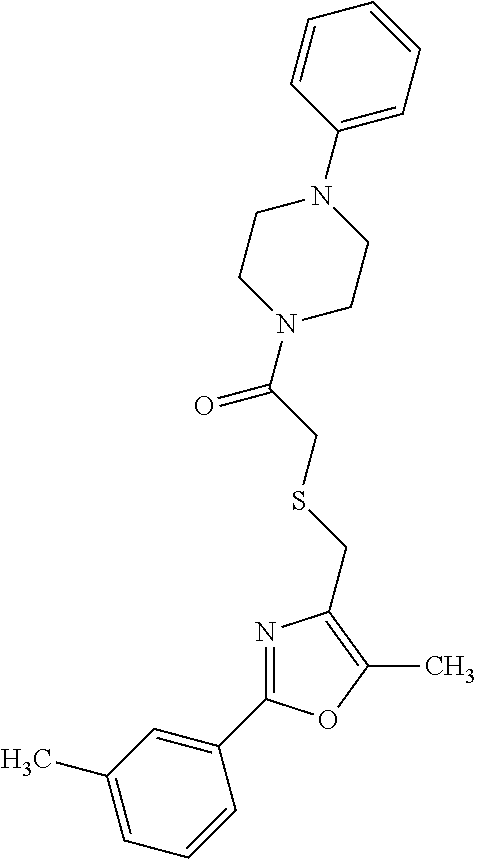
C1(C2=NC(CSCC(N3CCN(C4=CC=CC=C4)CC3)=O)=C(C)O2)=CC(C)=CC=C1
